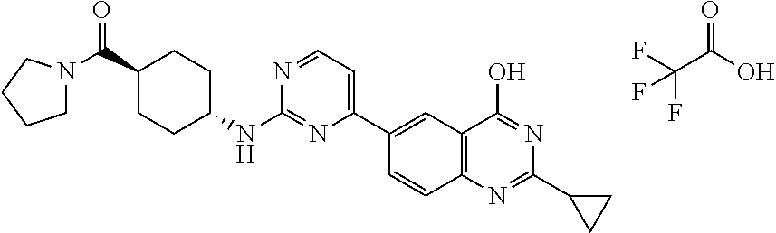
C1(C(N2CCCC2)=O)CCC(NC2=NC(C3=CC4=C(C=C3)N=C(C3CC3)N=C4O)=CC=N2)CC1.FC(C(O)=O)(F)F
